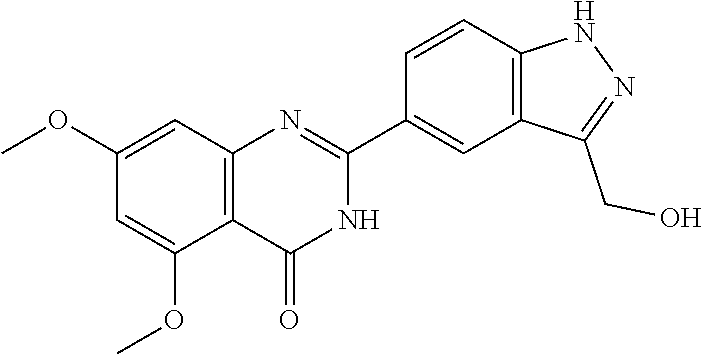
C1(OC)=CC2=C(C(OC)=C1)C(=O)NC(C1=CC3=C(C=C1)NN=C3CO)=N2
